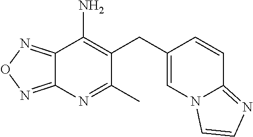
C12=NON=C1N=C(C)C(CC1=CN3C(=NC=C3)C=C1)=C2N
